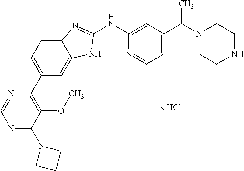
N1=C(N2CCC2)C(OC)=C(C2=CC=C3C(=C2)NC(NC2=CC(C(N4CCNCC4)C)=CC=N2)=N3)N=C1
